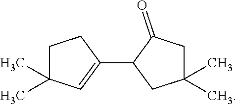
C1C(C)(C)C=C(C2CC(C)(C)CC2=O)C1
